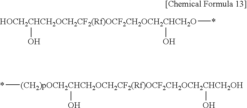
*[HOCH2CHCH2OCH2CF2(Rf)OCF2CH2OCH2CHCH2O](O)O.*[(CH2)pOCH2CHCH2OCH2CF2(Rf)OCF2CH2OCH2CHCH2OH](O)O
